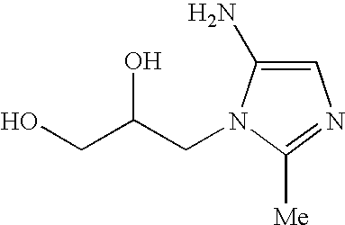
C1=C(N)N(CC(CO)O)C([Me])=N1
